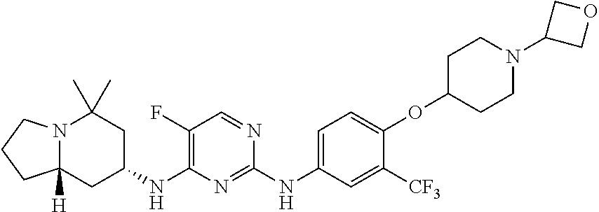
C1=C(NC2=NC(NC3CC(C)(C)N4C([H])(C3)CCC4)=C(F)C=N2)C=C([CF3])C(OC2CCN(C3COC3)CC2)=C1
